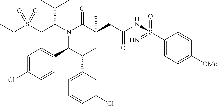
C(C)(C)S(CC(N1C(=O)C(CC(NS(C2=CC=C([OMe])C=C2)(=O)=N)=O)(C)CC(C2=CC=CC(Cl)=C2)C1C1=CC=C(Cl)C=C1)C(C)C)(=O)=O
